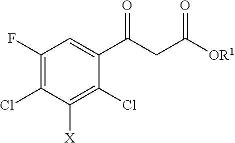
C1(F)=C(Cl)C([X])=C(Cl)C(C(CC([OR1])=O)=O)=C1
